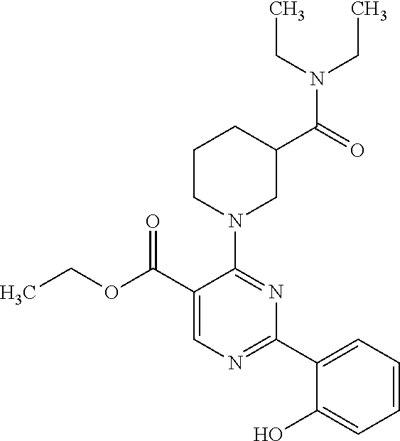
CCOC(C1=CN=C(C2=CC=CC=C2O)N=C1N1CC(C(=O)N(CC)CC)CCC1)=O
